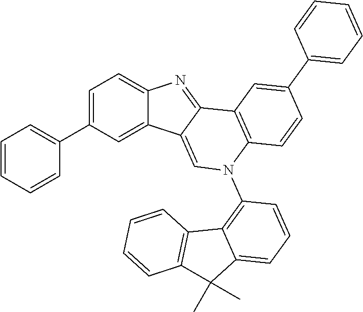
C1=C(C2=CC=CC=C2)C=C2C(=C1)N=C1C2=CN(C2=C3C(=CC=C2)C(C)(C)C2=C3C=CC=C2)C2=C1C=C(C1=CC=CC=C1)C=C2
